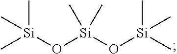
C[Si](O[Si](C)(C)C)(O[Si](C)(C)C)C
